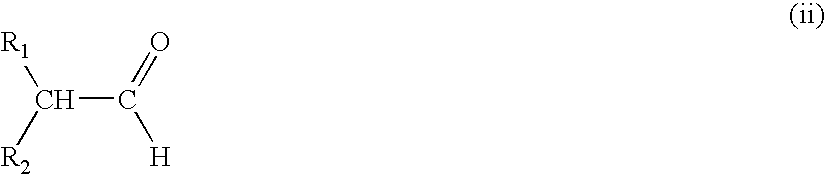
[R1]C([R2])C(=O)[H]
